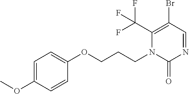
C1=C(OC)C=CC(OCCCN2C(=O)N=CC(Br)=C2C(F)(F)F)=C1
